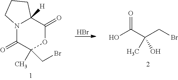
C1(=O)N2C([H])(C(=O)OC1(CBr)C)CCC2.Br.OC(C(CBr)(O)C)=O
